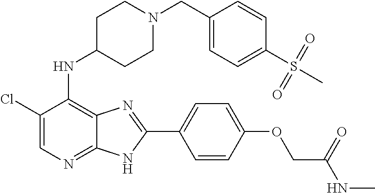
C1(Cl)=CN=C2C(=C1NC1CCN(CC3=CC=C(S(C)(=O)=O)C=C3)CC1)N=C(C1=CC=C(OCC(NC)=O)C=C1)N2
